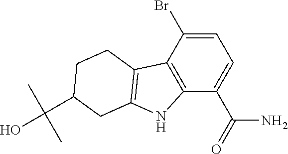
C1=C(Br)C2=C(C(C(=O)N)=C1)NC1=C2CCC(C(O)(C)C)C1
